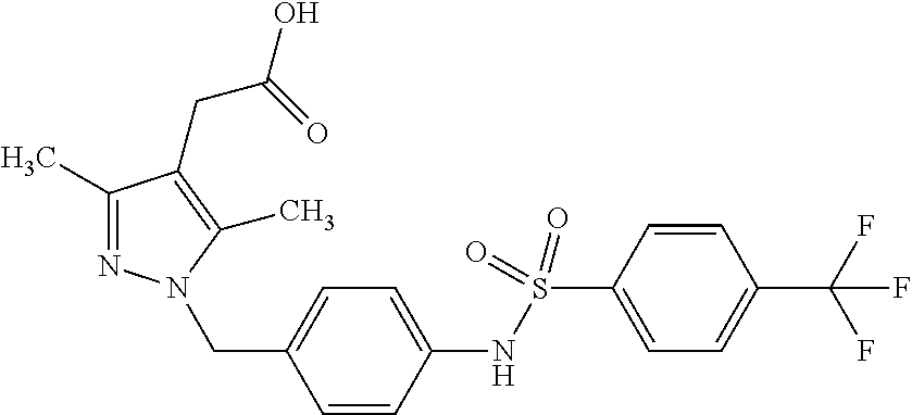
C1=C(S(NC2=CC=C(CN3N=C(C)C(CC(=O)O)=C3C)C=C2)(=O)=O)C=CC(C(F)(F)F)=C1
